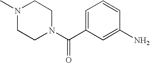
C1=C(C(N2CCN(C)CC2)=O)C=C(N)C=C1
